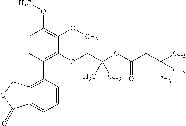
C1=CC(C2=C3C(=CC=C2)C(=O)OC3)=C(OCC(OC(CC(C)(C)C)=O)(C)C)C(OC)=C1OC
